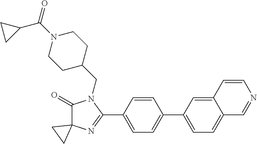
C1(=O)C2(N=C(C3=CC=C(C4=CC=C5C(=C4)C=CN=C5)C=C3)N1CC1CCN(C(=O)C3CC3)CC1)CC2
